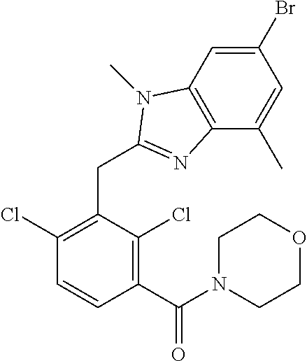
C1(Br)=CC2=C(C(C)=C1)N=C(CC1=C(Cl)C=CC(C(N3CCOCC3)=O)=C1Cl)N2C
